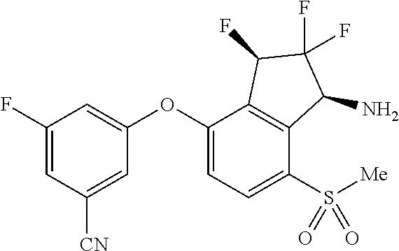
C1(F)=CC([CN])=CC(OC2=CC=C(S([Me])(=O)=O)C3=C2C(F)C(F)(F)C3N)=C1
